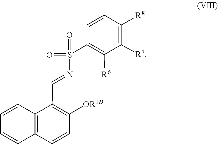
S(N=CC1=C([OR1D])C=CC2=C1C=CC=C2)(=O)(=O)C1=C([R6])C([R7])=C([R8])C=C1
